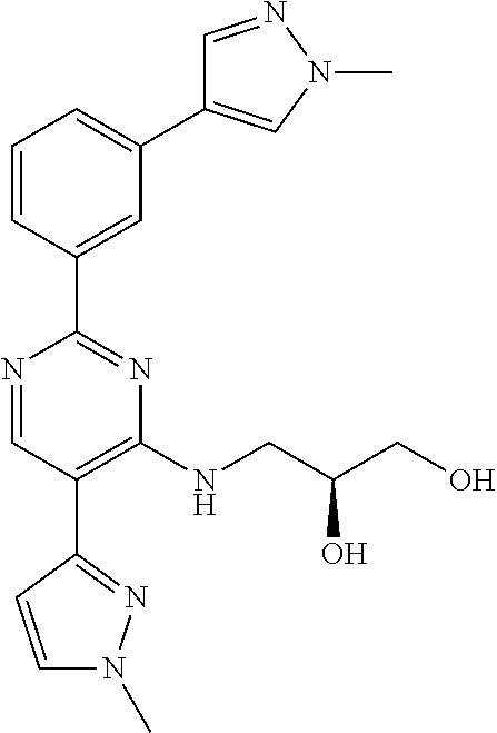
C1=C(C2=NC(NCC(CO)O)=C(C3=NN(C)C=C3)C=N2)C=CC=C1C1=CN(C)N=C1
